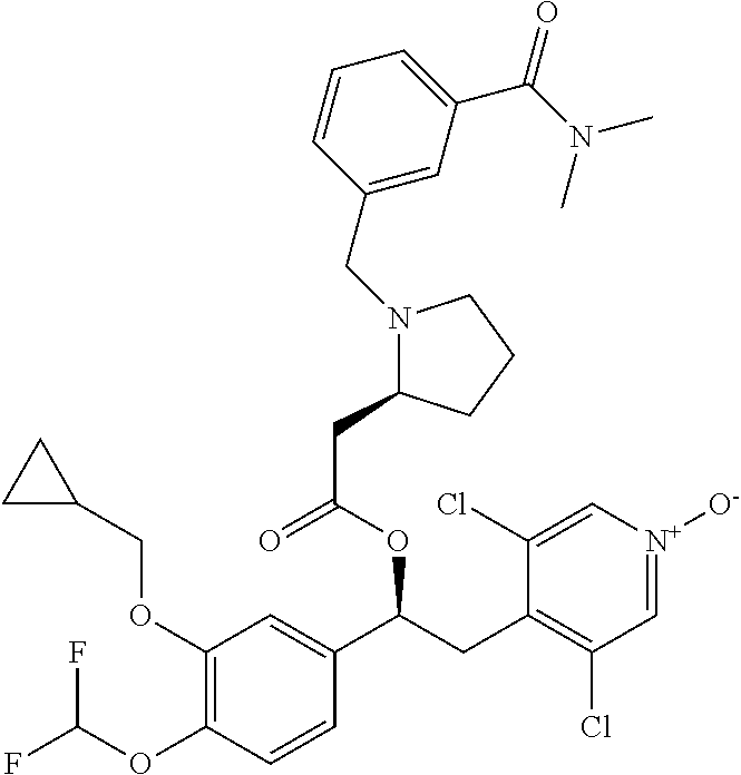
C1(OC(F)F)=C(OCC2CC2)C=C(C(CC2=C(Cl)C=[N+]([O-])C=C2Cl)OC(=O)CC2N(CC3=CC(C(N(C)C)=O)=CC=C3)CCC2)C=C1
